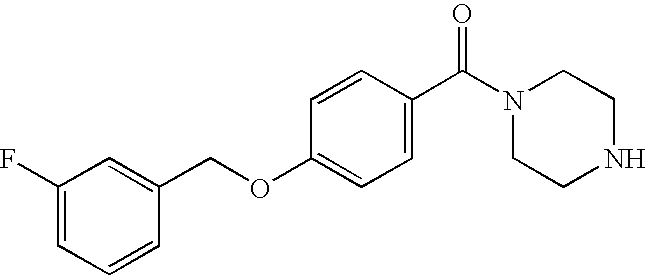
N1(C(C2=CC=C(OCC3=CC(F)=CC=C3)C=C2)=O)CCNCC1
